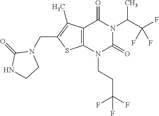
C12=C(N(CCC(F)(F)F)C(=O)N(C(C(F)(F)F)C)C1=O)SC(CN1C(=O)NCC1)=C2C
